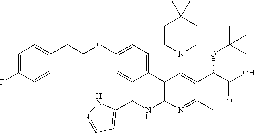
C1=C(F)C=CC(CCOC2=CC=C(C3=C(NCC4=CC=NN4)N=C(C)C(C(OC(C)(C)C)C(O)=O)=C3N3CCC(C)(C)CC3)C=C2)=C1
